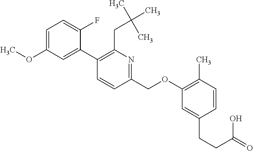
C1(OC)=CC=C(F)C(C2=C(CC(C)(C)C)N=C(COC3=C(C)C=CC(CCC(O)=O)=C3)C=C2)=C1
